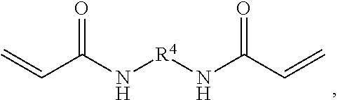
C(N[R4]NC(C=C)=O)(=O)C=C
